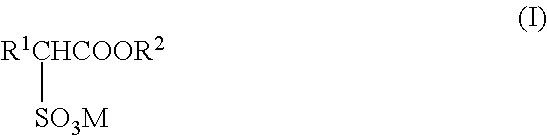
[R1CHCOOR2][SO3M]
